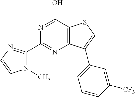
C1(C2=NC=CN2C)=NC2=C(C(O)=N1)SC=C2C1=CC=CC([CF3])=C1
